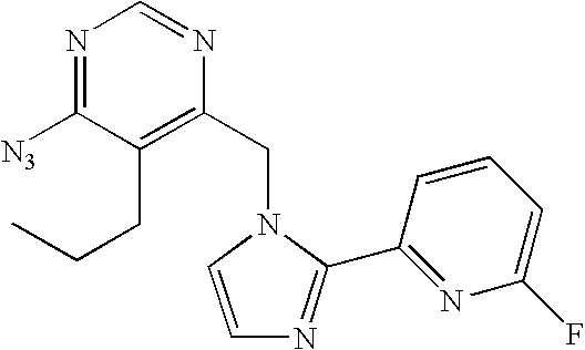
C(N1C=CN=C1C1=NC(F)=CC=C1)C1=C(CCC)C([N3])=NC=N1
